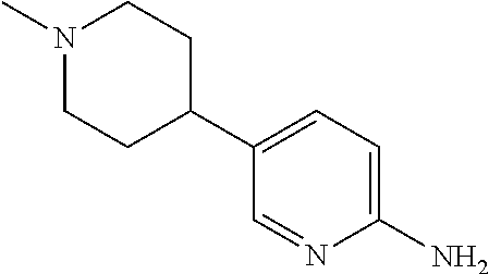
C1=NC(N)=CC=C1C1CCN(C)CC1
